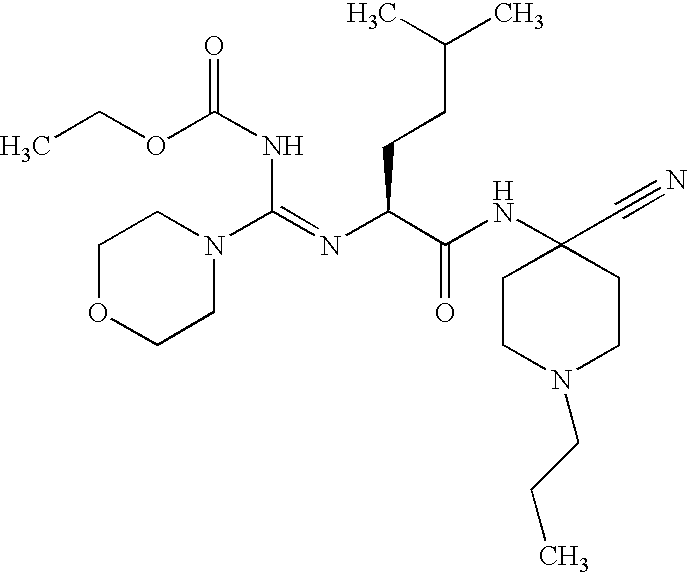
C1OCCN(C(NC(OCC)=O)=NC(C(NC2(C#N)CCN(CCC)CC2)=O)CCC(C)C)C1
